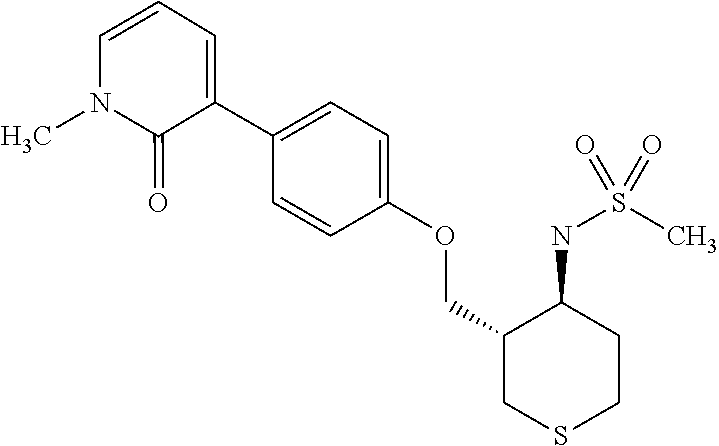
C1(C2=CC=C(OCC3CSCCC3NS(C)(=O)=O)C=C2)=CC=CN(C)C1=O
